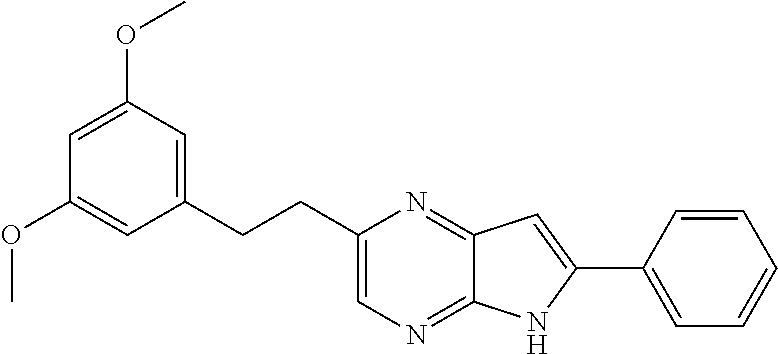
C1=C(OC)C=C(CCC2=CN=C3C(=N2)C=C(C2=CC=CC=C2)N3)C=C1OC
